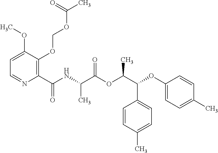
C1=C(OC)C(OCOC(C)=O)=C(C(NC(C(OC(C(C2=CC=C(C)C=C2)OC2=CC=C(C)C=C2)C)=O)C)=O)N=C1
